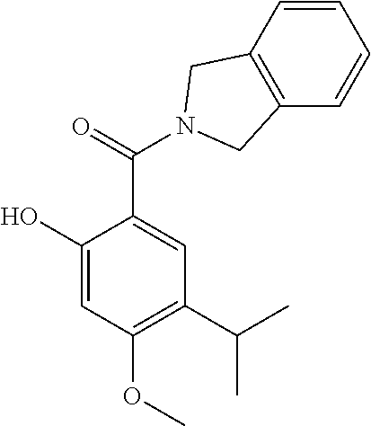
C1(O)=CC(OC)=C(C(C)C)C=C1C(=O)N1CC2=C(C=CC=C2)C1
